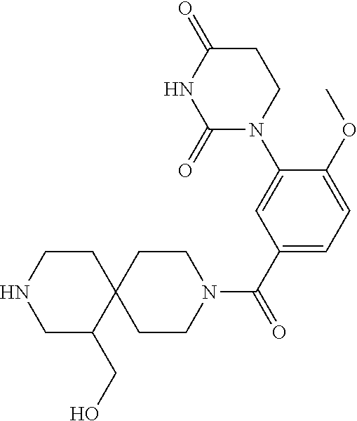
C1CNCC(CO)C12CCN(C(C1=CC=C(OC)C(N3CCC(=O)NC3=O)=C1)=O)CC2
